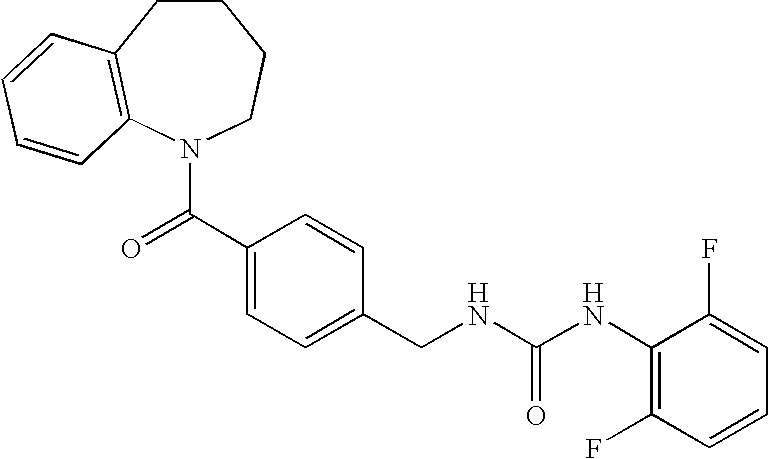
C1CC2=C(N(C(C3=CC=C(CNC(NC4=C(F)C=CC=C4F)=O)C=C3)=O)CC1)C=CC=C2
